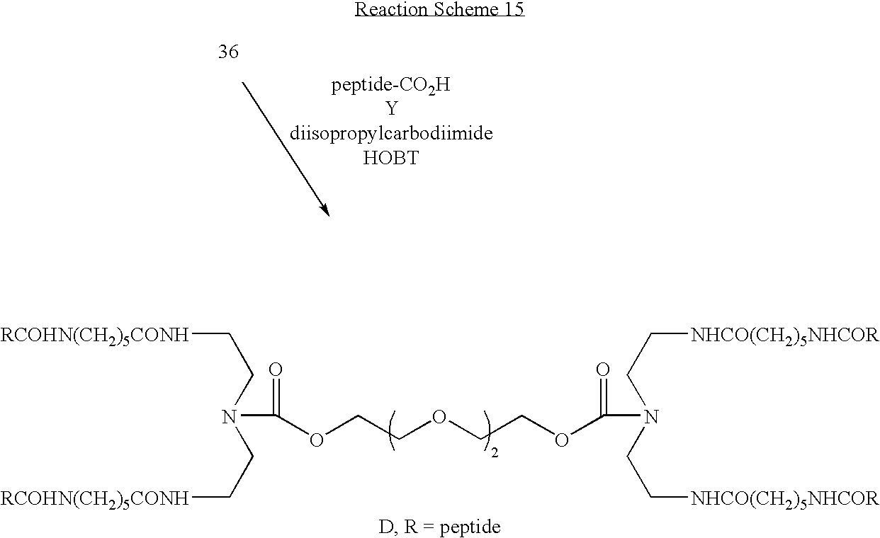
C(CN(CC[NHCO(CH2)5NHCOR])C(=O)OCCOCCOC(=O)N(CC[RCOHN(CH2)5CONH])CC[RCOHN(CH2)5CONH])[NHCO(CH2)5NHCOR]
